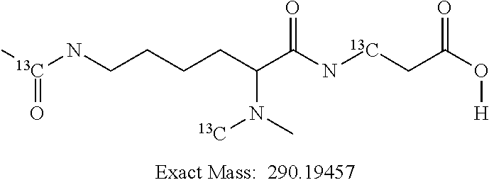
C[13C](NCCCCC(C(N[13C]CC(O[H])=O)=O)N(C)[13C])=O
